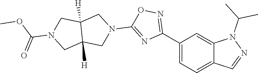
C1(C2=NOC(N3CC4([H])C([H])(C3)CN(C(=O)OC)C4)=N2)=CC=C2C(=C1)N(C(C)C)N=C2
